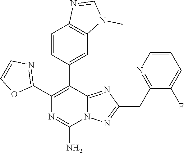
C1(C2=C(C3=CC4=C(C=C3)N=CN4C)C3=NC(CC4=NC=CC=C4F)=NN3C(N)=N2)=NC=CO1
